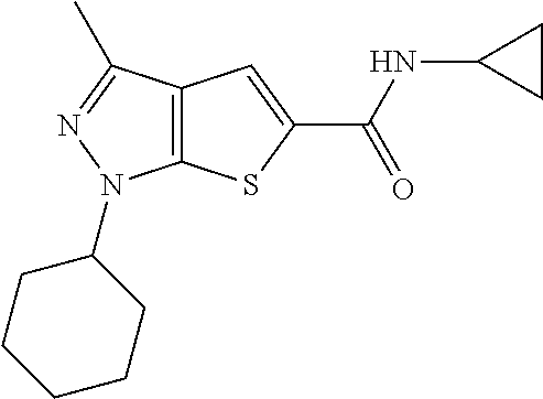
C12=C(C(C)=NN1C1CCCCC1)C=C(C(NC1CC1)=O)S2
